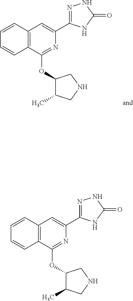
N1=C(OC2C(C)CNC2)C2=C(C=C1C1=NNC(=O)N1)C=CC=C2.N1=C(OC2C(C)CNC2)C2=C(C=C1C1=NNC(=O)N1)C=CC=C2
